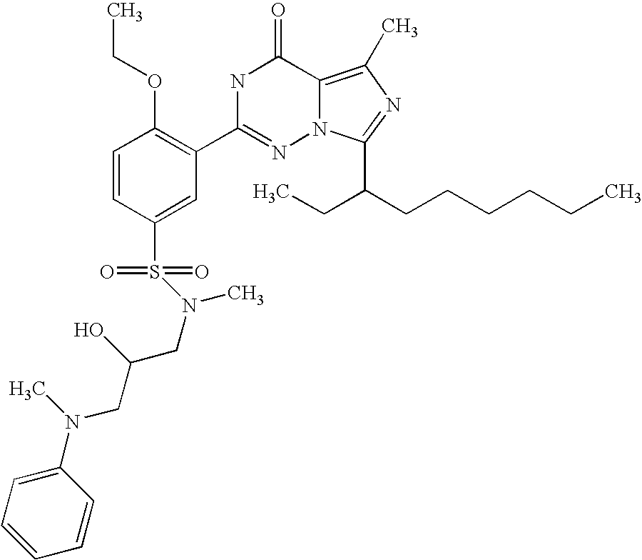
C1=CC(S(N(CC(CN(C2=CC=CC=C2)C)O)C)(=O)=O)=CC(C2=NN3C(=C(C)N=C3C(CCCCCC)CC)C(=O)N2)=C1OCC
